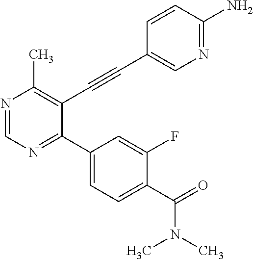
N1=CN=C(C2=CC=C(C(=O)N(C)C)C(F)=C2)C(C#CC2=CN=C(N)C=C2)=C1C
